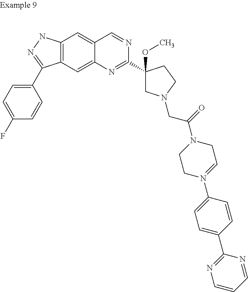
C12=C(NN=C1C1=CC=C(F)C=C1)C=C1C(=C2)N=C(C2(OC)CN(CC(N3CCN(C4=CC=C(C5=NC=CC=N5)C=C4)=CC3)=O)CC2)N=C1
